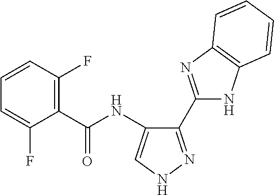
C1(C2=NC3=C(N2)C=CC=C3)=NNC=C1NC(C1=C(F)C=CC=C1F)=O
